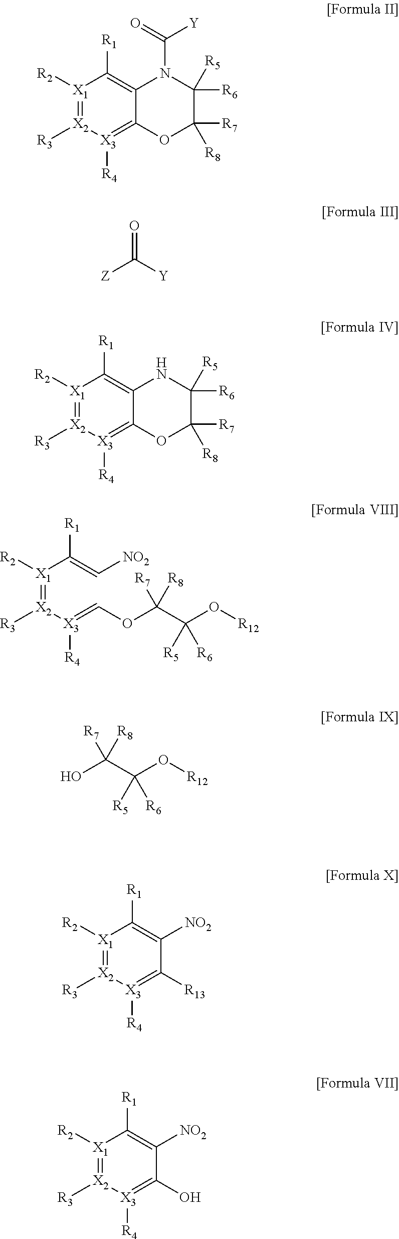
[X1]1([R2])=[X2]([R3])[X3]([R4])=C2C(=C1[R1])N(C(=O)[Y])C([R5])([R6])C([R7])([R8])O2.O=C([Y])[Z].[X1]1([R2])=[X2]([R3])[X3]([R4])=C2C(=C1[R1])NC([R5])([R6])C([R7])([R8])O2.[X1]1([R2])=[X2]([R3])[X3]([R4])=C(O)C([NO2])=C1[R1].[X1](=[X2]([X3](=COC(C(O[R12])([R6])[R5])([R7])[R8])[R4])[R3])(C(=C[NO2])[R1])[R2].OC(C(O[R12])([R6])[R5])([R7])[R8].[X1]1([R2])=[X2]([R3])[X3]([R4])=C([R13])C([NO2])=C1[R1]
